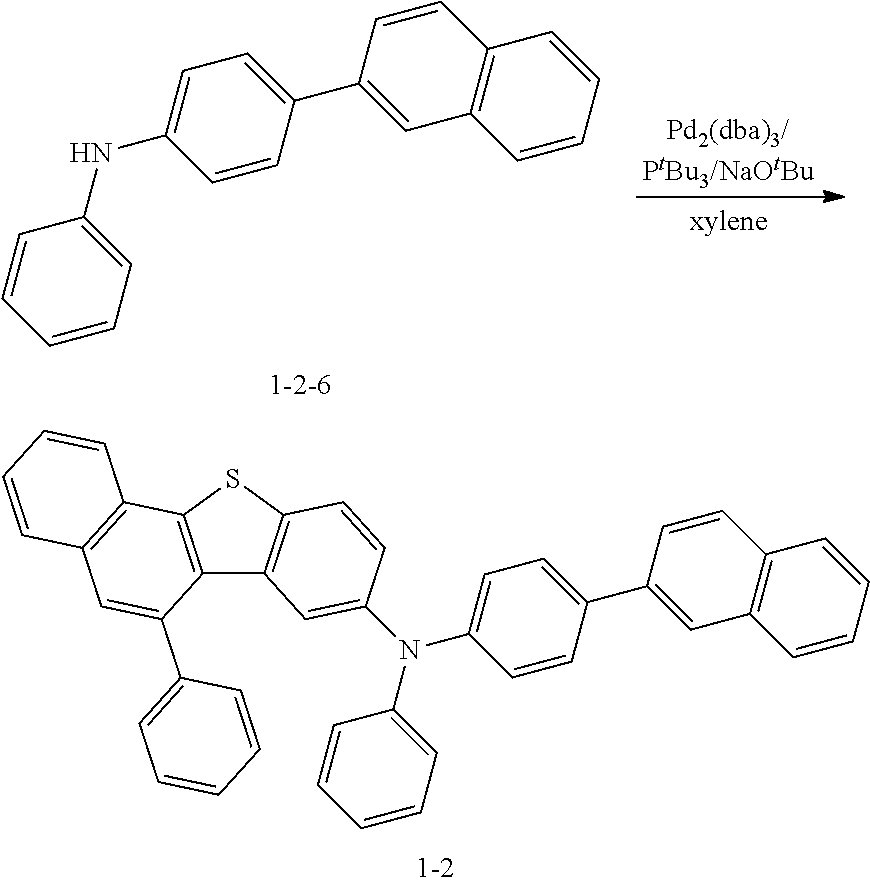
C1=C(N(C2=CC=C(C3=CC4=C(C=C3)C=CC=C4)C=C2)C2=CC3=C(SC4=C3C(C3=CC=CC=C3)=CC3=C4C=CC=C3)C=C2)C=CC=C1.C1=C(NC2=CC=C(C3=CC4=C(C=C3)C=CC=C4)C=C2)C=CC=C1
